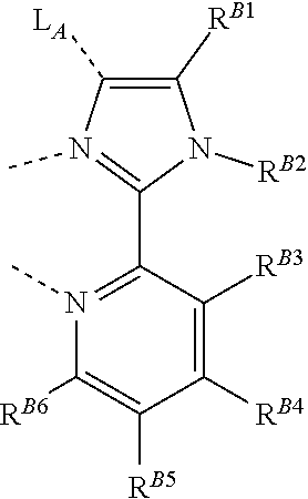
N1([RB2])C([RB1])=C([LA])N(C)=C1C1=N(C)C([RB6])=C([RB5])C([RB4])=C1[RB3]
